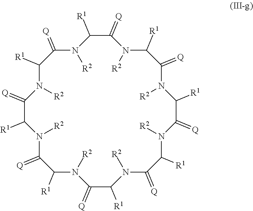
C1(=[Q])C([R1])N([R2])C(=[Q])C([R1])N([R2])C(=[Q])C([R1])N([R2])C(=[Q])C([R1])N([R2])C(=[Q])C([R1])N([R2])C(=[Q])C([R1])N([R2])C(=[Q])C([R1])N([R2])C(=[Q])C([R1])N1[R2]
